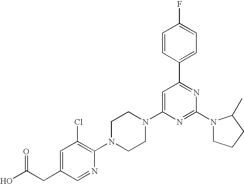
C1=CC(C2=NC(N3CCCC3C)=NC(N3CCN(C4=C(Cl)C=C(CC(O)=O)C=N4)CC3)=C2)=CC=C1F
